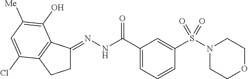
C1C(=NNC(C2=CC=CC(S(N3CCOCC3)(=O)=O)=C2)=O)C2=C(C1)C(Cl)=CC([Me])=C2O
